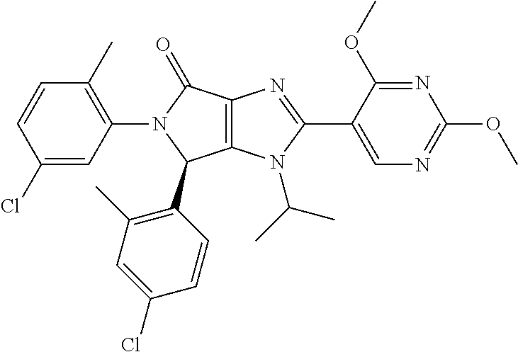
C12=C(N(C(C)C)C(C3=CN=C(OC)N=C3OC)=N1)C(C1=C(C)C=C(Cl)C=C1)N(C1=C(C)C=CC(Cl)=C1)C2=O
